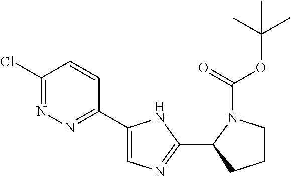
C1(Cl)=NN=C(C2=CN=C(C3CCCN3C(=O)OC(C)(C)C)N2)C=C1
